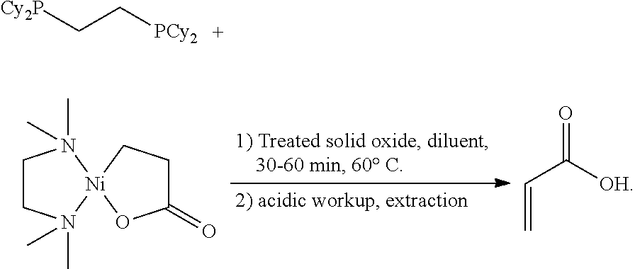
C1CN(C)(C)[Ni]2(N1(C)C)OC(=O)CC2.C(=O)([OH])C=C.[Cy2P]CC[PCy2]
